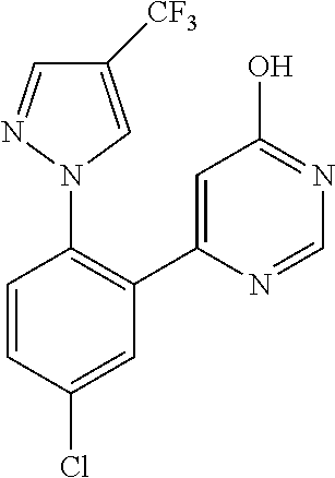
C1=C(C2=C(N3C=C([CF3])C=N3)C=CC(Cl)=C2)N=CN=C1O
